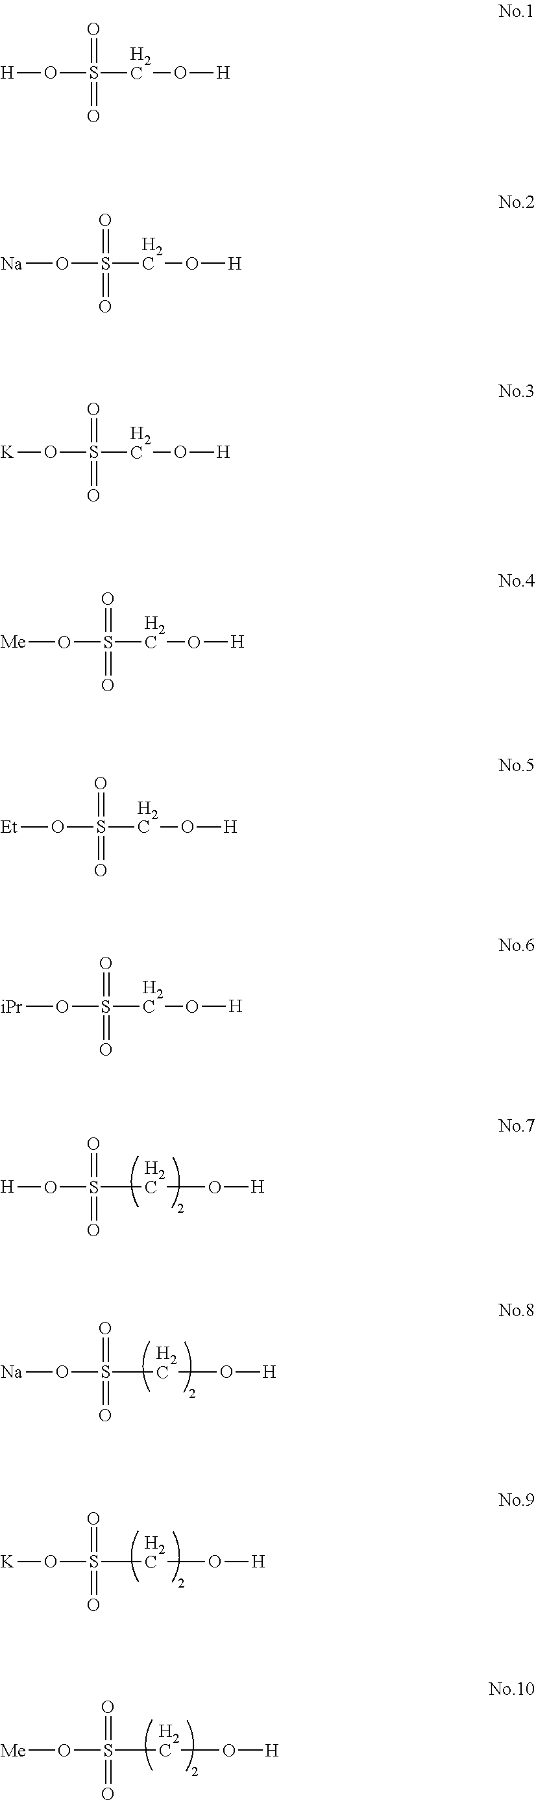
[H]OS(CO[H])(=O)=O.[Na]OS(CO[H])(=O)=O.[K]OS(CO[H])(=O)=O.[Me]OS(CO[H])(=O)=O.[H]OS(CO[H])(=O)=O.[Na]OS(CO[H])(=O)=O.[K]OS(CO[H])(=O)=O.[Me]OS(CO[H])(=O)=O.[Et]OS(CO[H])(=O)=O.[iPr]OS(CO[H])(=O)=O
